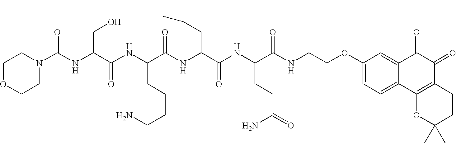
C1OCCN(C(NC(CO)C(=O)NC(CCCCN)C(=O)NC(C(NC(C(NCCOC2=CC=C3C(=C2)C(=O)C(=O)C2=C3OC(C)(C)CC2)=O)CCC(=O)N)=O)CC(C)C)=O)C1
